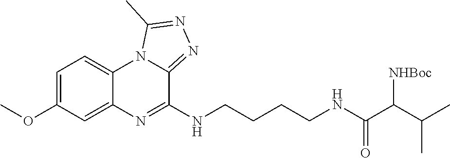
C1=C(OC)C=C2C(=C1)N1C(=NN=C1C)C(NCCCCNC(C(C(C)C)[NHBoc])=O)=N2
